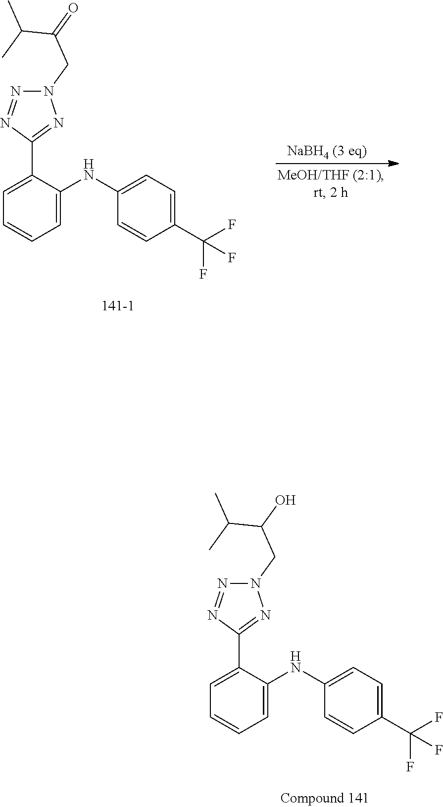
N1(CC(O)C(C)C)N=NC(C2=CC=CC=C2NC2=CC=C(C(F)(F)F)C=C2)=N1.N1(CC(=O)C(C)C)N=NC(C2=CC=CC=C2NC2=CC=C(C(F)(F)F)C=C2)=N1
